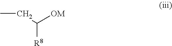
CCC([OM])[R8]
